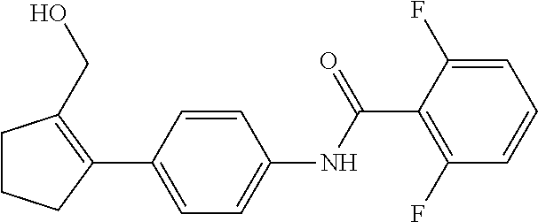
C1=CC(C2=C(CO)CCC2)=CC=C1NC(C1=C(F)C=CC=C1F)=O
